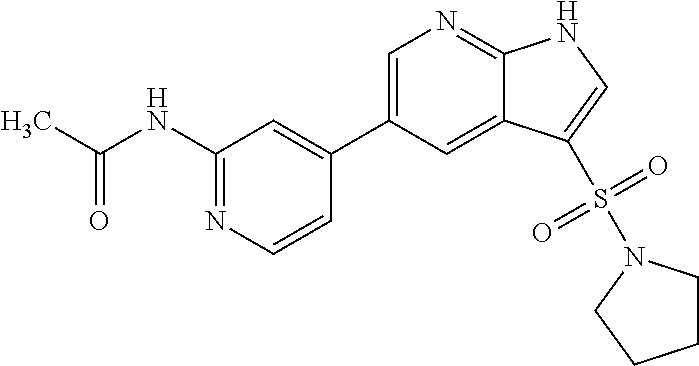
CC(NC1=NC=CC(C2=CN=C3C(=C2)C(S(=O)(=O)N2CCCC2)=CN3)=C1)=O
